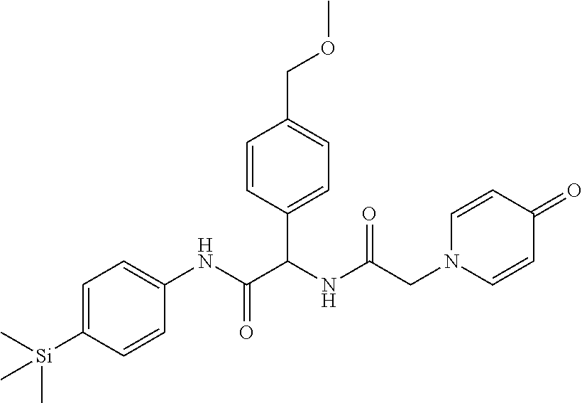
C1=C([Si](C)(C)C)C=CC(NC(=O)C(NC(CN2C=CC(=O)C=C2)=O)C2=CC=C(COC)C=C2)=C1
